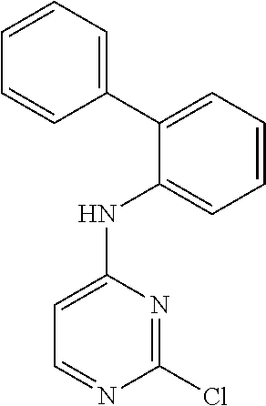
C1=NC(Cl)=NC(NC2=CC=CC=C2C2=CC=CC=C2)=C1
